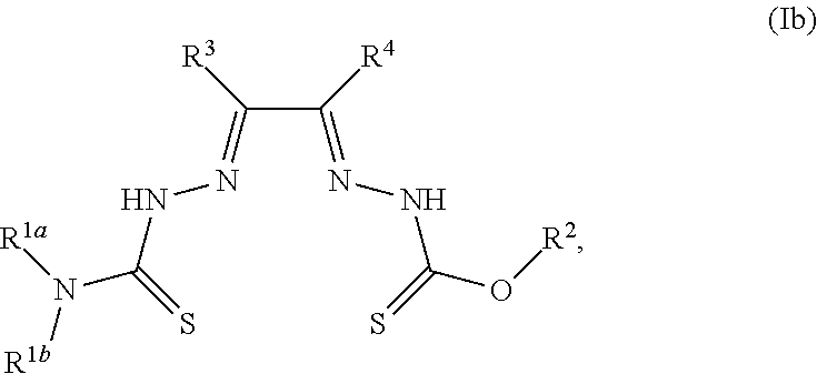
[R3]C(=NNC(N([R1a])[R1b])=S)C([R4])=NNC(O[R2])=S
